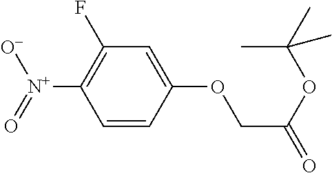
C1=CC(OCC(=O)OC(C)(C)C)=CC(F)=C1[N+](=O)[O-]
